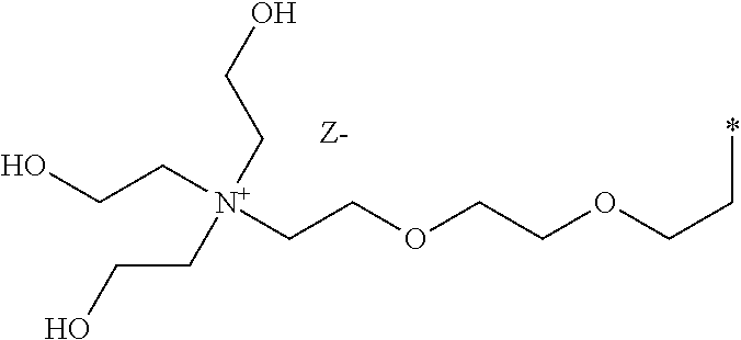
OCC[N+](CCOCCOCC*)(CCO)CCO
